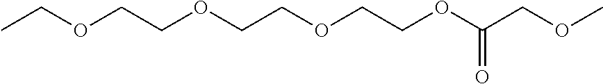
CCOCCOCCOCCOC(COC)=O
